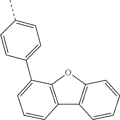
C12=C(OC3=C1C=CC=C3)C(C1=CC=C(C)C=C1)=CC=C2
